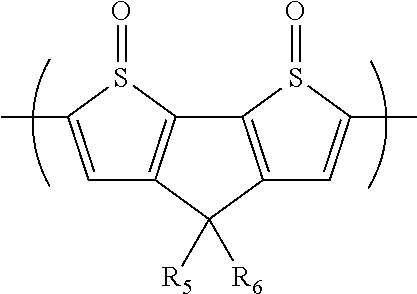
C1=C(C)S(=O)C2=C1C([R5])([R6])C1=C2S(=O)C(C)=C1
